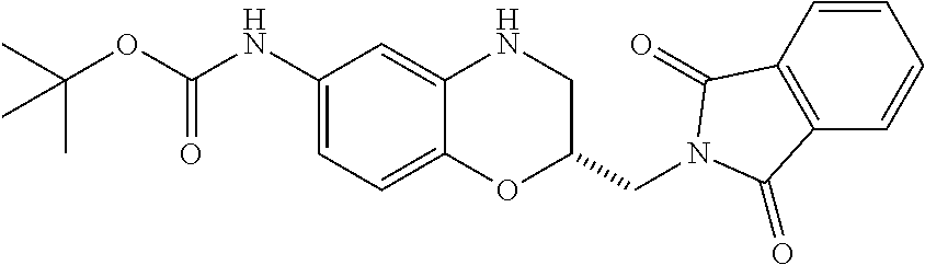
C1(NC(OC(C)(C)C)=O)=CC=C2C(=C1)NCC(CN1C(=O)C3=C(C=CC=C3)C1=O)O2
